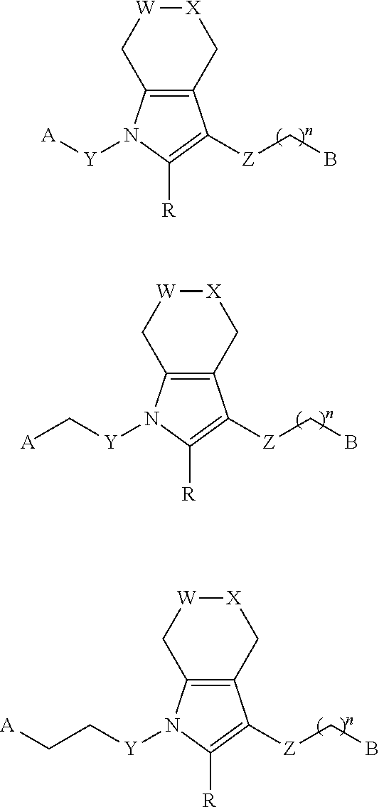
[X]1[W]CC2=C(C1)C([Z]CB)=C([R])N2[Y][A].[X]1[W]CC2=C(C1)C([Z]CB)=C([R])N2[Y]C[A].[X]1[W]CC2=C(C1)C([Z]CB)=C([R])N2[Y]CC[A]
